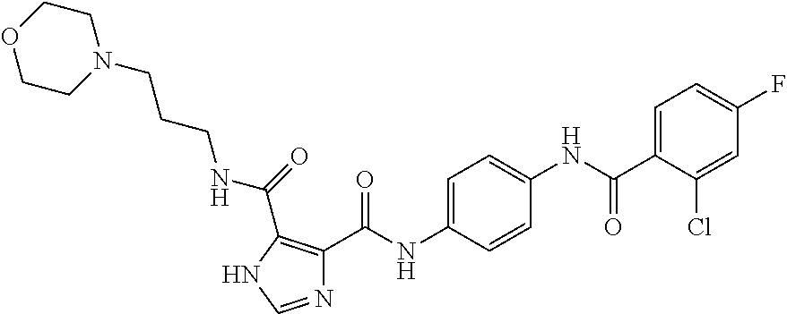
N1=CNC(C(NCCCN2CCOCC2)=O)=C1C(NC1=CC=C(NC(C2=CC=C(F)C=C2Cl)=O)C=C1)=O
